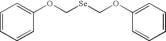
C1=CC=CC(OC[Se]COC2=CC=CC=C2)=C1
